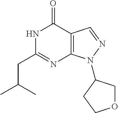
N1C(CC(C)C)=NC2=C(C1=O)C=NN2C1COCC1
